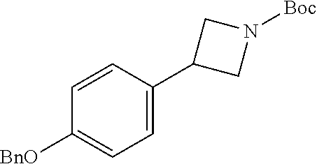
C1=CC(C2CN([Boc])C2)=CC=C1[BnO]
